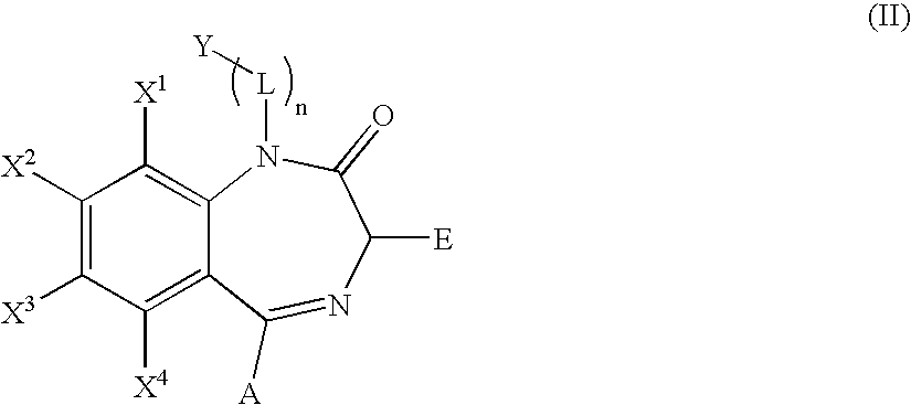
C1([X2])=C([X3])C([X4])=C2C(=C1[X1])N([L][Y])C(=O)C([E])N=C2[A]
